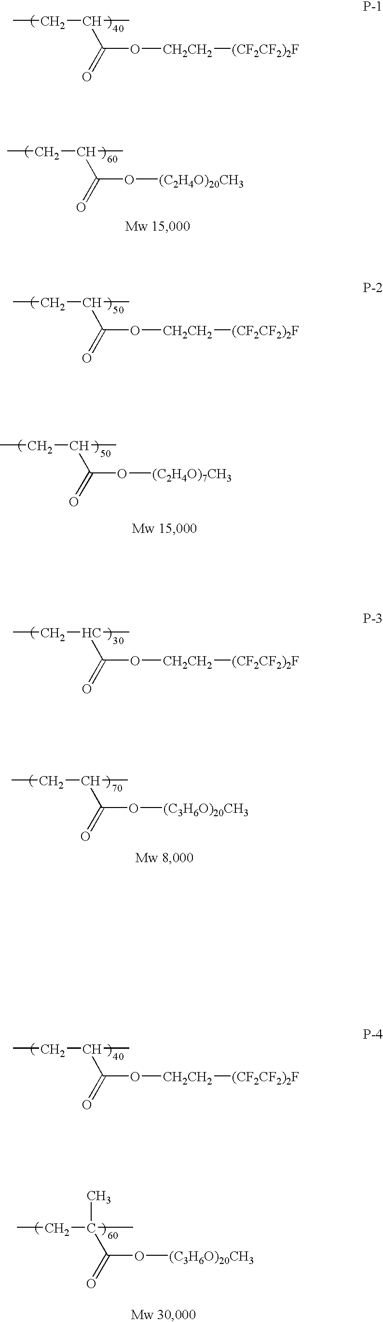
CCC(C)C(=O)O[CH2CH2][(CF2CF2)2F].CCC(C)C(=O)O[(C2H4O)20CH3].CCC(C)C(=O)O[CH2CH2][(CF2CF2)2F].CCC(C)C(=O)O[(C2H4O)7CH3].CCC(C)C(=O)O[CH2CH2][(CF2CF2)2F].CCC(C)C(=O)O[(C3H6O)20CH3].CCC(C)C(=O)O[CH2CH2][(CF2CF2)2F].CCC(C)(C(=O)O[(C3H6O)20CH3])C
